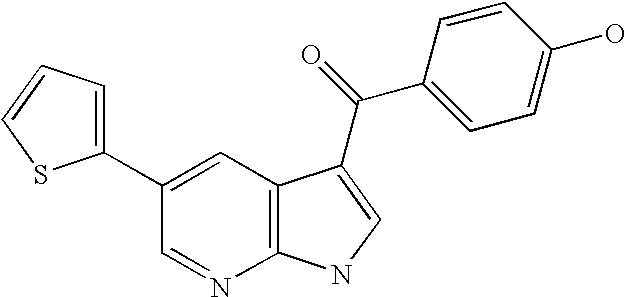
C1(C2=CC=CS2)=CC2=C(N=C1)NC=C2C(C1=CC=C(O)C=C1)=O
